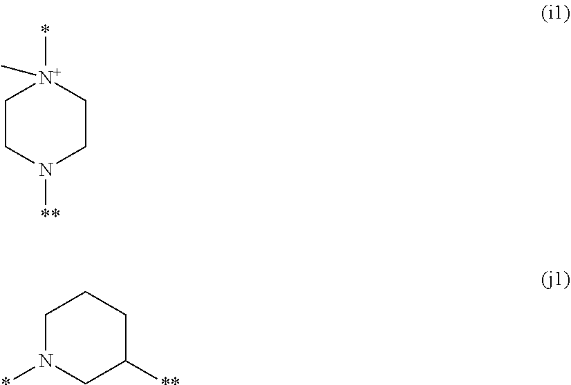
C1CN([**])CC[N+]1(*)C.C1N(*)CC([**])CC1
